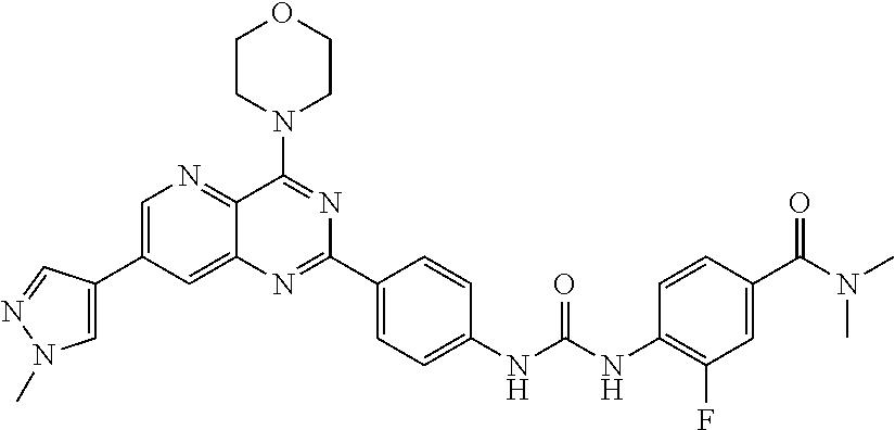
C1=C(C2=CN(C)N=C2)C=C2C(=N1)C(N1CCOCC1)=NC(C1=CC=C(NC(NC3=C(F)C=C(C(N(C)C)=O)C=C3)=O)C=C1)=N2
